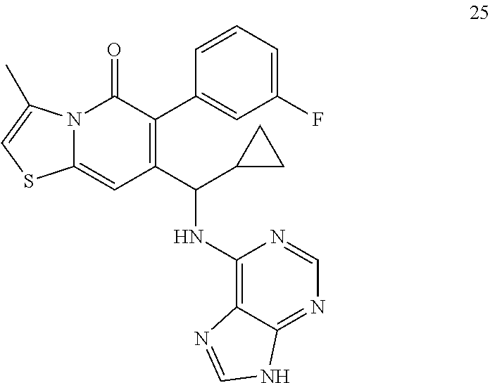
C1(C(C2CC2)NC2=C3C(=NC=N2)NC=N3)=C(C2=CC(F)=CC=C2)C(=O)N2C(=C1)SC=C2C
